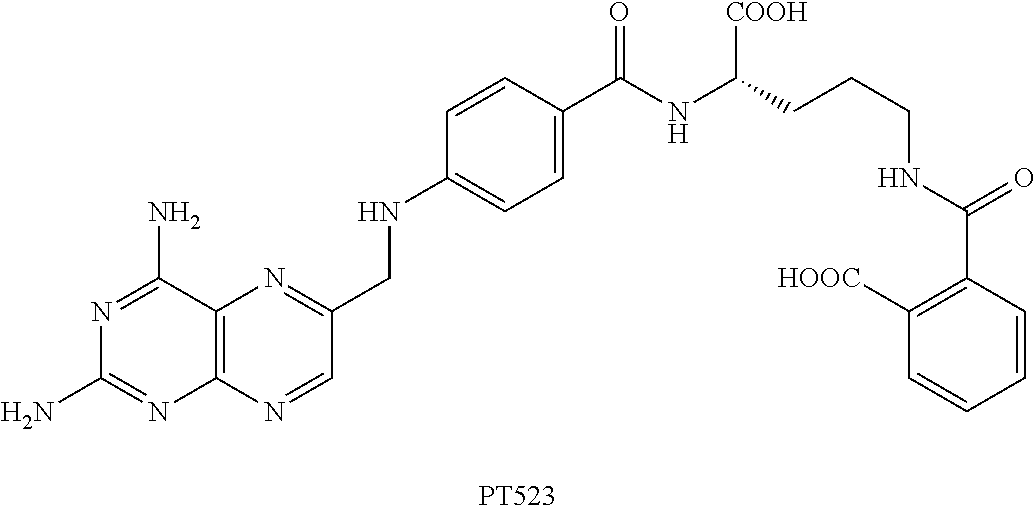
N1=C(N)C2=C(N=C1N)N=CC(CNC1=CC=C(C(=O)NC([COOH])CCCNC(=O)C3=C([HOOC])C=CC=C3)C=C1)=N2.[PT523]
